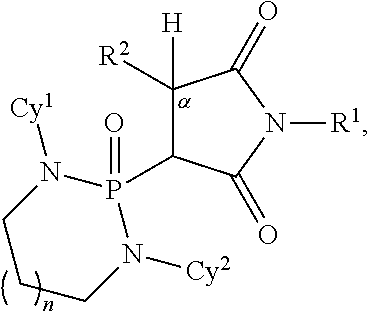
P1(C2C([R2])([H])C(=O)N([R1])C2=O)(=O)N([Cy1])CCCN1[Cy2]
